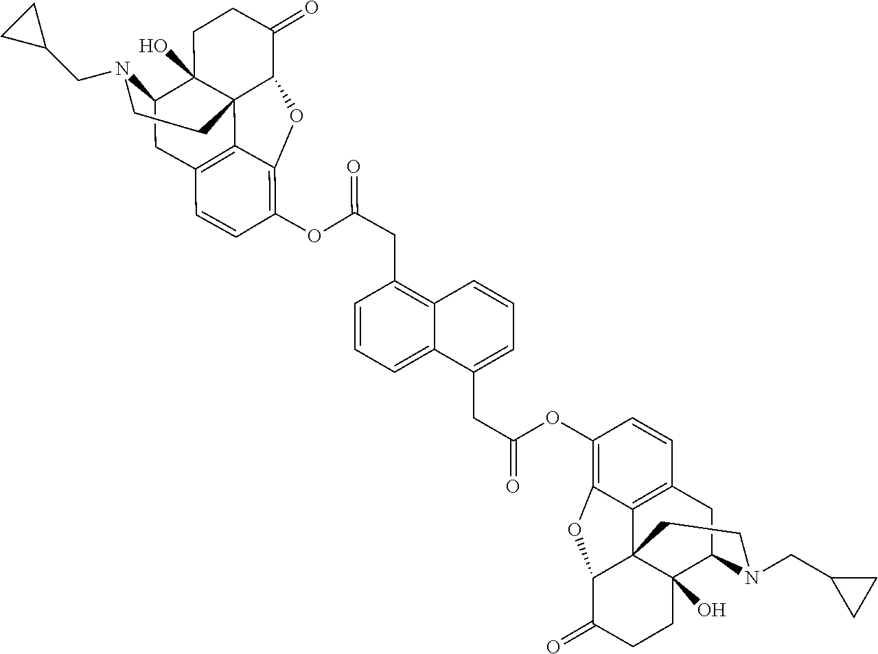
C1=CC=C2C(=C1CC(OC1=C3C4=C(C=C1)CC1C5(O)C4(C(C(=O)CC5)O3)CCN1CC1CC1)=O)C=CC=C2CC(=O)OC1=C2C3=C(C=C1)CC1C4(O)C3(C(C(=O)CC4)O2)CCN1CC1CC1
